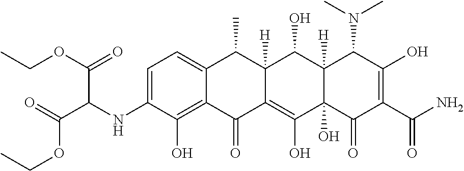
C1=C(NC(C(=O)OCC)C(OCC)=O)C(O)=C2C(=C1)C(C)C1([H])C(=C(O)C3(O)C([H])(C1O)C(N(C)C)C(O)=C(C(N)=O)C3=O)C2=O
